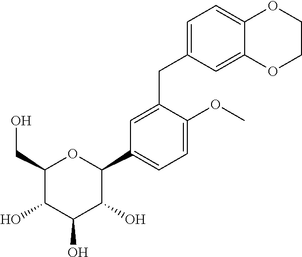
C1(CO)C(O)C(O)C(O)C(C2=CC=C(OC)C(CC3=CC=C4C(=C3)OCCO4)=C2)O1
